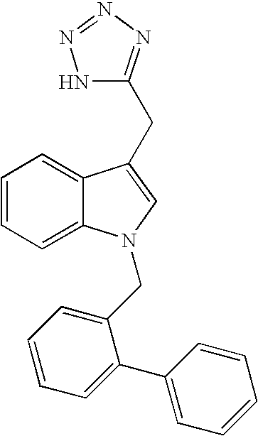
C1=CC=C2C(=C1)C(CC1=NN=NN1)=CN2CC1=CC=CC=C1C1=CC=CC=C1
